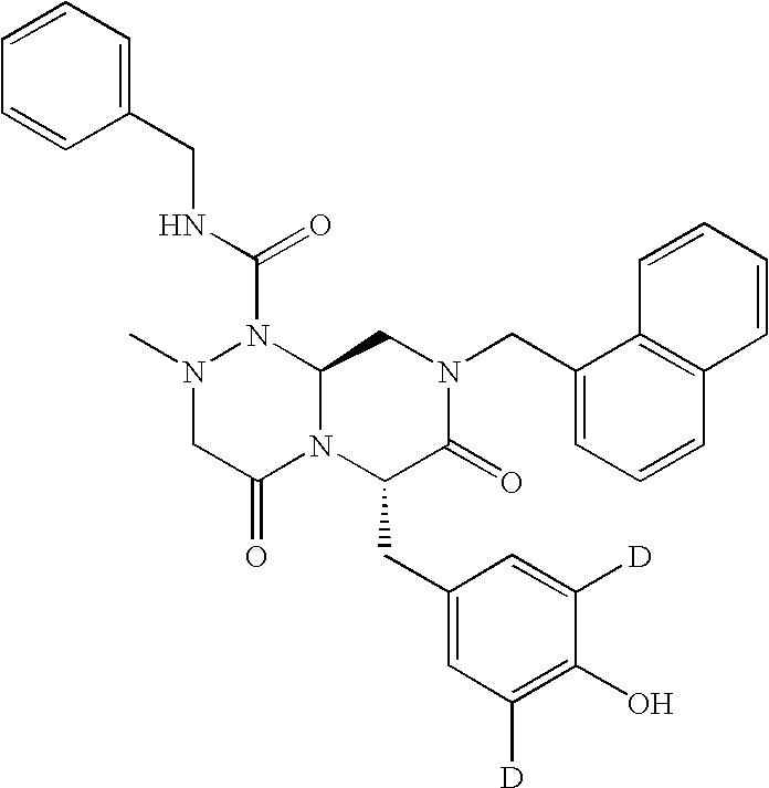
N1(C)CC(=O)N2C(N1C(NCC1=CC=CC=C1)=O)CN(CC1=CC=CC3=C1C=CC=C3)C(=O)C2CC1=CC([D])=C(O)C([D])=C1
